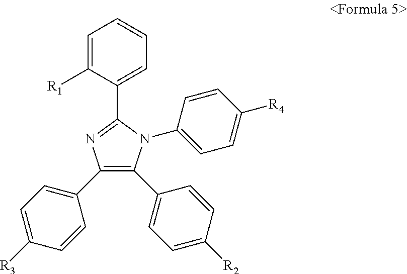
C1=CC=C(C2=NC(C3=CC=C([R3])C=C3)=C(C3=CC=C([R2])C=C3)N2C2=CC=C([R4])C=C2)C([R1])=C1
